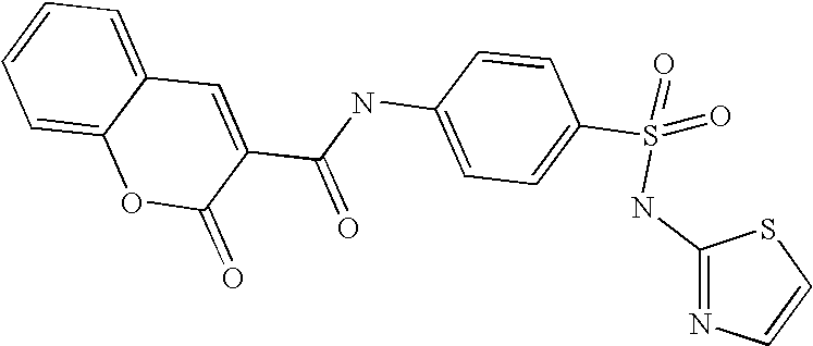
C1(C(NC2=CC=C(S(NC3=NC=CS3)(=O)=O)C=C2)=O)=CC2=CC=CC=C2OC1=O
